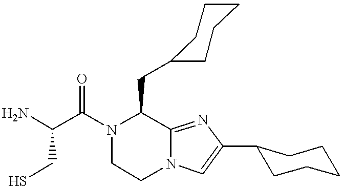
NC(C(N1C(CC2CCCCC2)C2=NC(C3CCCCC3)=CN2CC1)=O)CS
